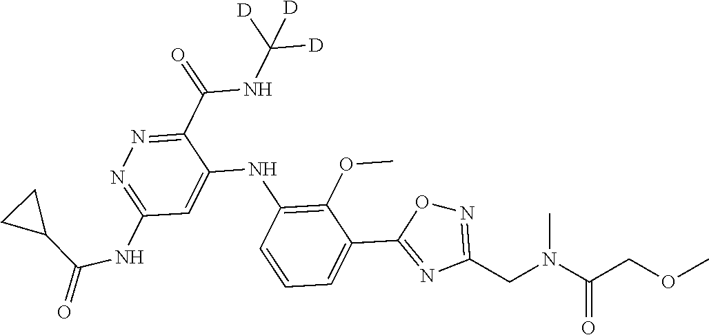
C1(C(NC([D])([D])[D])=O)=NN=C(NC(=O)C2CC2)C=C1NC1=C(OC)C(C2=NC(CN(C(COC)=O)C)=NO2)=CC=C1
